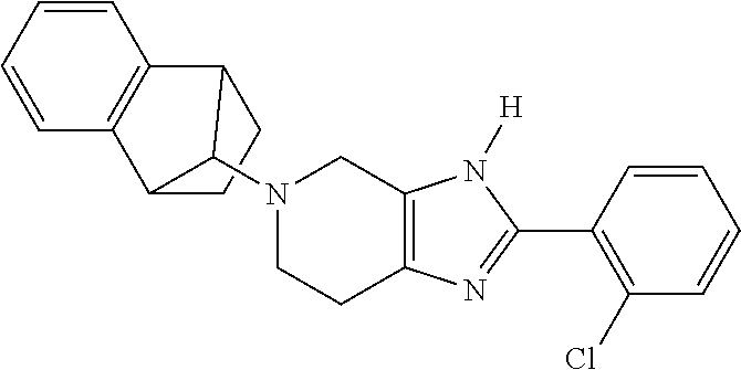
C12CCC(C3=C1C=CC=C3)C2N1CCC2=C(C1)N([H])C(C1=C(Cl)C=CC=C1)=N2
